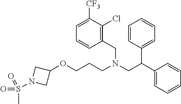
C1(OCCCN(CC(C2=CC=CC=C2)C2=CC=CC=C2)CC2=C(Cl)C([CF3])=CC=C2)CN(S(C)(=O)=O)C1
